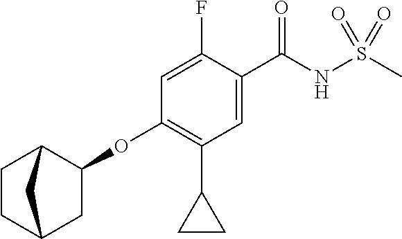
C1=C(F)C(C(NS(C)(=O)=O)=O)=CC(C2CC2)=C1OC1C2CCC(C1)C2
